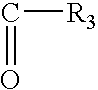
O=C[R3]
